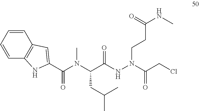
C(C(NN(CCC(NC)=O)C(CCl)=O)=O)(N(C(C1=CC2=C(N1)C=CC=C2)=O)C)CC(C)C
